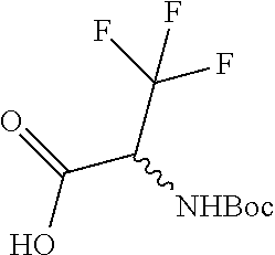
OC(C(C(F)(F)F)[NHBoc])=O
